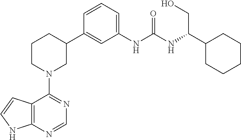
C12=C(NC=C1)N=CN=C2N1CC(C2=CC(NC(NC(C3CCCCC3)CO)=O)=CC=C2)CCC1
